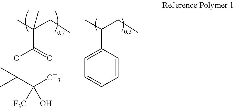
O(C(C([CF3])([F3C])O)(C)C)C(=O)C(C)(CC)C.C1=C(C(C)CC)C=CC=C1
